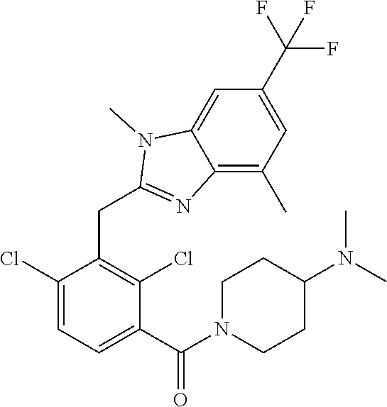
C1(Cl)=CC=C(C(=O)N2CCC(N(C)C)CC2)C(Cl)=C1CC1=NC2=C(C)C=C(C(F)(F)F)C=C2N1C
